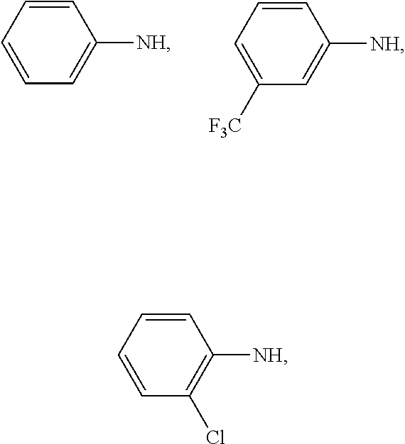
C1=CC=CC([NH])=C1.C1([F3C])=CC=CC([NH])=C1.C1=CC=CC([NH])=C1Cl
